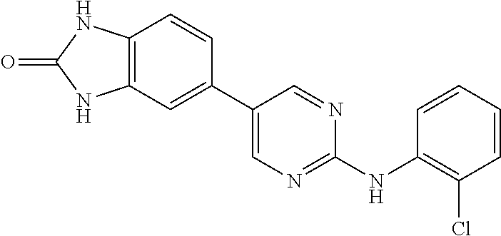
C12=C(C=CC(C3=CN=C(NC4=C(Cl)C=CC=C4)N=C3)=C1)NC(=O)N2
